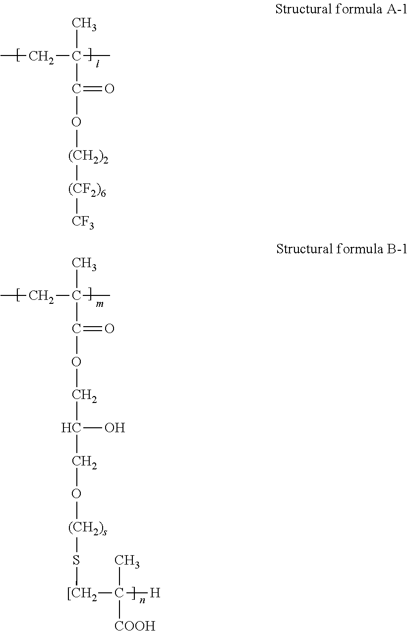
CCC(C)(C)C(O[(CH2)2][(CF2)6][CF3])=O.CCC(C)(C)C(OCC(O)CO[(CH2)s]S[[CH2]C([H])(C)[COOH])=O
